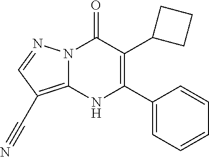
N12C(=C(C#N)C=N1)NC(C1=CC=CC=C1)=C(C1CCC1)C2=O
